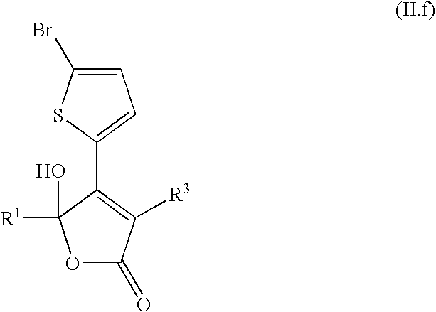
O1C(=O)C([R3])=C(C2=CC=C(Br)S2)C1([R1])O
